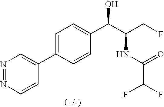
C1(C2=CC=C(C(C(CF)NC(C(F)F)=O)O)C=C2)=CN=NC=C1
